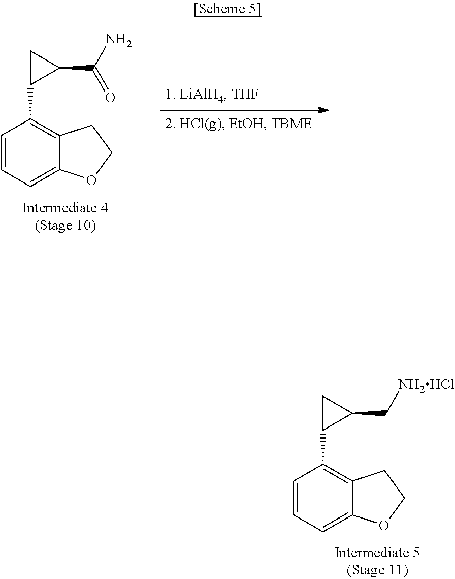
C1=CC=C2C(=C1C1C(C[NH2HCl])C1)CCO2.C1=CC=C2C(=C1C1C(C(N)=O)C1)CCO2
